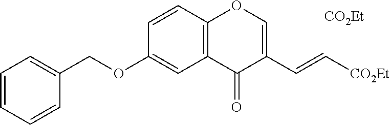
C1=CC2=C(C=C1OCC1=CC=CC=C1)C(=O)C(C=C[CO2Et])=CO2
